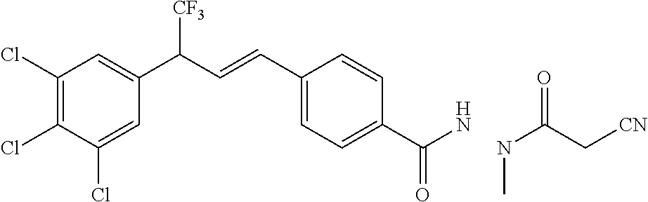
C1(Cl)=C(Cl)C(Cl)=CC(C(C=CC2=CC=C(C(N)=O)C=C2)[CF3])=C1.N(C(C[CN])=O)C
